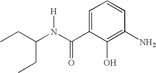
CCC(CC)N([H])C(=O)C1=CC=CC(N)=C1O
